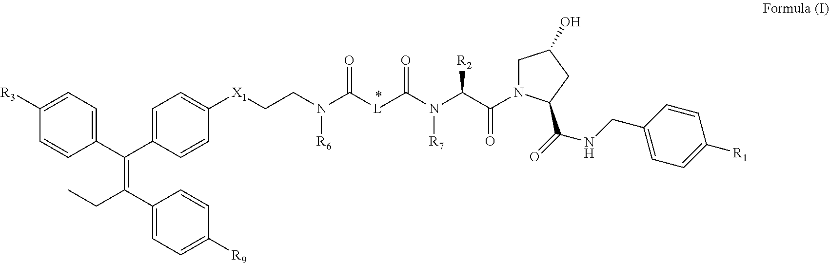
C1=CC(C(C2=CC=C([X1]CCN(C([L]C(N(C(C(N3CC(O)CC3C(=O)NCC3=CC=C([R1])C=C3)=O)[R2])[R7])=O)=O)[R6])C=C2)=C(CC)C2=CC=C([R9])C=C2)=CC=C1[R3]
